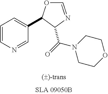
C1=CN=CC(C2OC=NC2C(N2CCOCC2)=O)=C1
